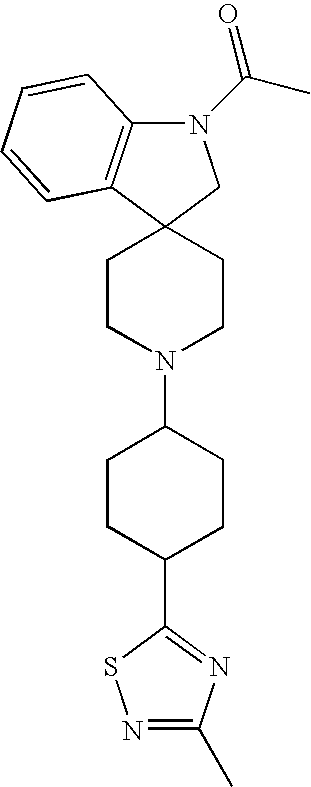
N1(C(C)=O)C2=C(C3(C1)CCN(C1CCC(C4=NC(C)=NS4)CC1)CC3)C=CC=C2
